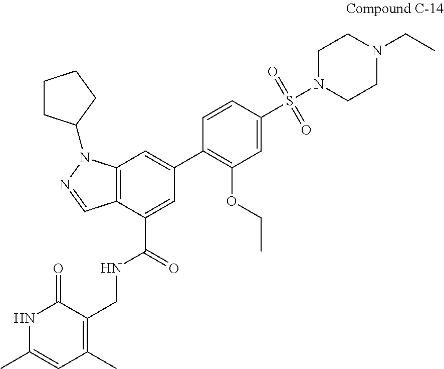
N1C(C)=CC(C)=C(CNC(C2=CC(C3=C(OCC)C=C(S(N4CCN(CC)CC4)(=O)=O)C=C3)=CC3=C2C=NN3C2CCCC2)=O)C1=O
